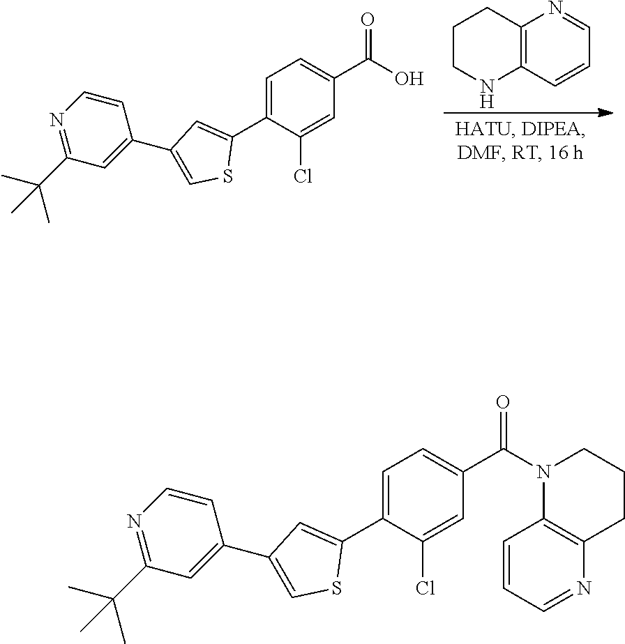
C1CNC2=C(C1)N=CC=C2.C1=C(C2=CC(C3=CC(C(C)(C)C)=NC=C3)=CS2)C(Cl)=CC(C(=O)O)=C1.C1=C(C2=CC(C3=CC(C(C)(C)C)=NC=C3)=CS2)C(Cl)=CC(C(=O)N2C3=C(CCC2)N=CC=C3)=C1
